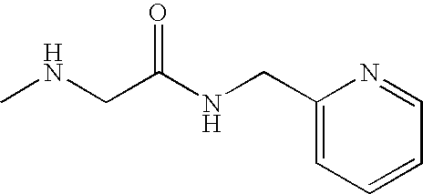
CNCC(NCC1=CC=CC=N1)=O
